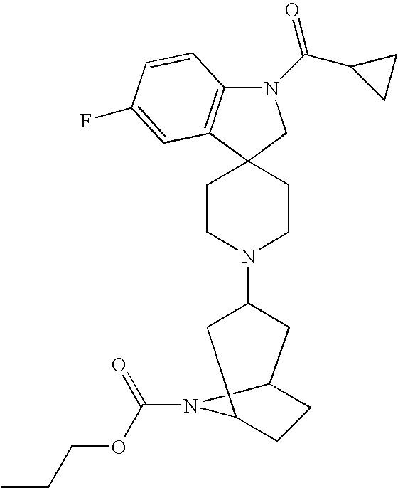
N1(C(C2CC2)=O)C2=C(C3(C1)CCN(C1CC4CCC(C1)N4C(=O)OCCC)CC3)C=C(F)C=C2
